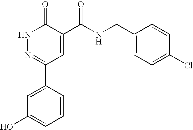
C1=CC=C(O)C=C1C1=NNC(=O)C(C(NCC2=CC=C(Cl)C=C2)=O)=C1
